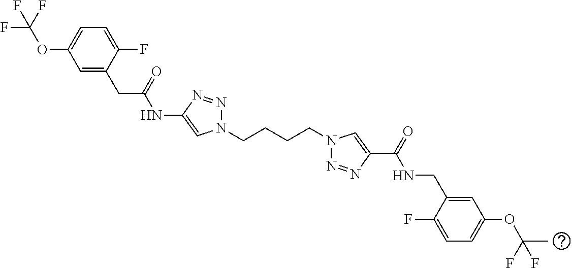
C1(NC(CC2=CC(OC(F)(F)F)=CC=C2F)=O)=CN(CCCCN2N=NC(C(=O)NCC3=CC(OC(C)(F)F)=CC=C3F)=C2)N=N1
